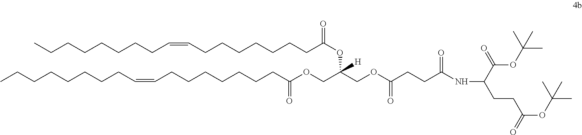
C(OCC(COC(CCC(NC(CCC(OC(C)(C)C)=O)C(=O)OC(C)(C)C)=O)=O)(OC(=O)CCCCCCCC=CCCCCCCCC)[H])(CCCCCCCC=CCCCCCCCC)=O
